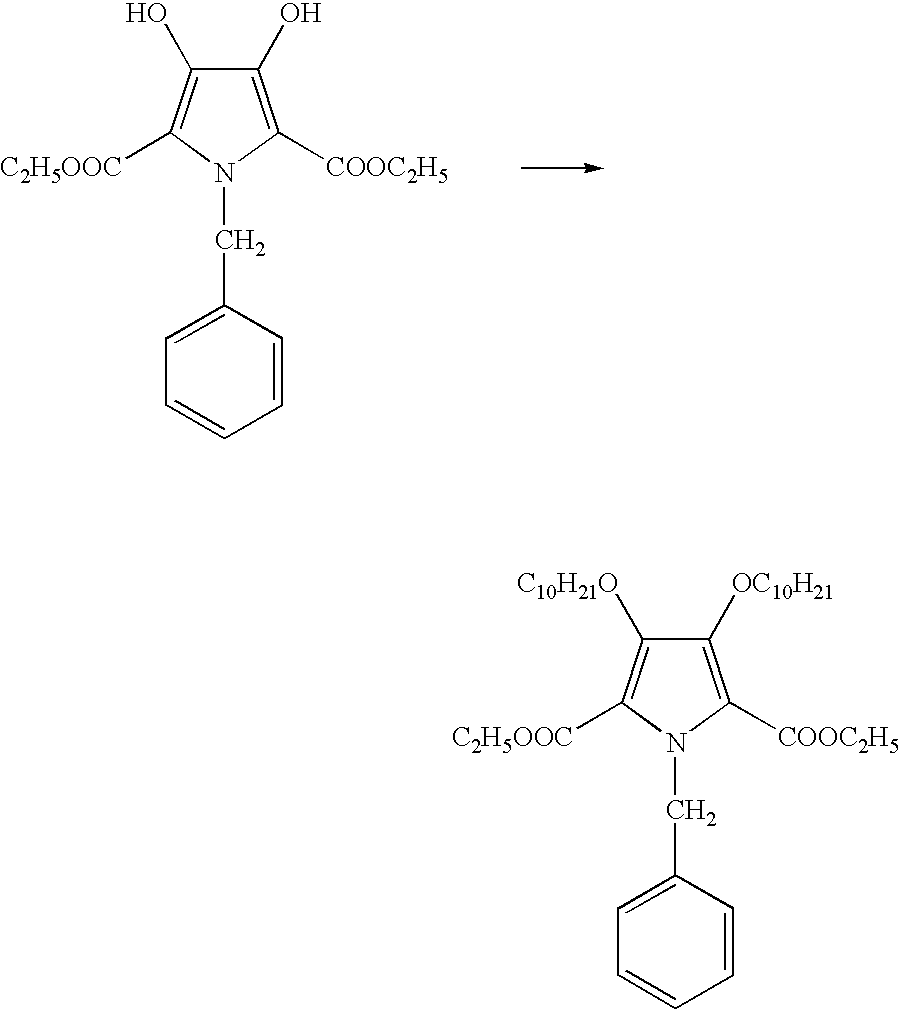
N1(CC2=CC=CC=C2)C([COOC2H5])=C(O)C(O)=C1[C2H5OOC].N1(CC2=CC=CC=C2)C([COOC2H5])=C([OC10H21])C([C10H21O])=C1[C2H5OOC]
